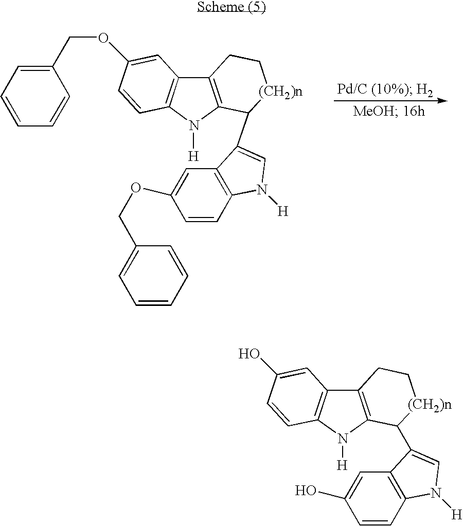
C12=C(N([H])C3=C1C=C(OCC1=CC=CC=C1)C=C3)C(C1=CN([H])C3=C1C=C(OCC1=CC=CC=C1)C=C3)[(CH2)n]CC2.C12=C(N([H])C3=C1C=C(O)C=C3)C(C1=CN([H])C3=C1C=C(O)C=C3)[(CH2)n]CC2
